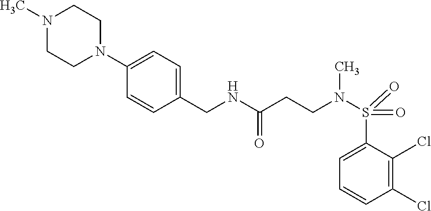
C(NC(CCN(C)S(=O)(C1=CC=CC(Cl)=C1Cl)=O)=O)C1=CC=C(N2CCN(C)CC2)C=C1
